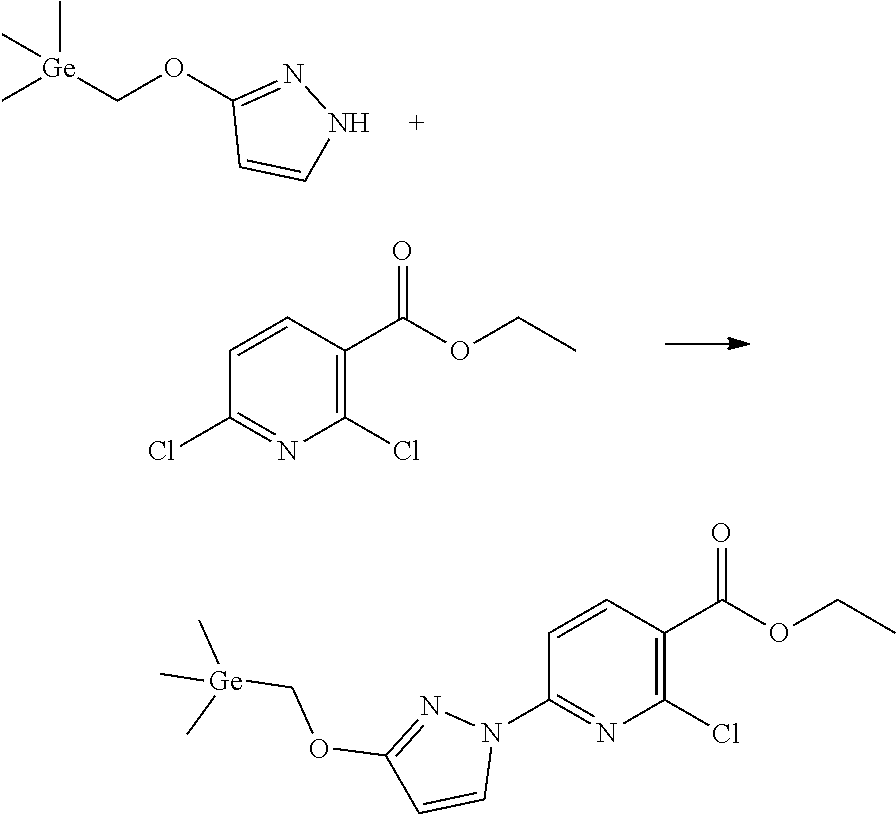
C[Ge](COC1=NNC=C1)(C)C.O(CC)C(C1=C(Cl)N=C(Cl)C=C1)=O.O(CC)C(C1=C(Cl)N=C(N2N=C(OC[Ge](C)(C)C)C=C2)C=C1)=O
